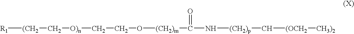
[R1][(CH2]C[O)n]CCO[(CH2)m]C(N[(CH2)p]C[(OCH2][CH3)2])=O
